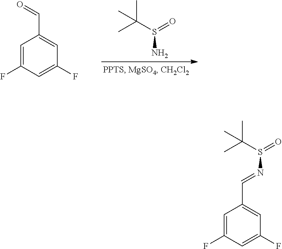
C1=C(F)C=C(F)C=C1C=O.CC(S(=O)N)(C)C.C1=C(F)C=C(F)C=C1C=NS(=O)C(C)(C)C
